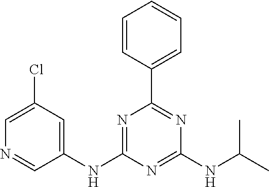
C1=CC(C2=NC(NC(C)C)=NC(NC3=CC(Cl)=CN=C3)=N2)=CC=C1
